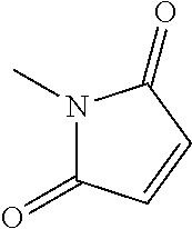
N1(C)C(=O)C=CC1=O
